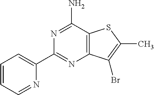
N1=C(N)C2=C(N=C1C1=CC=CC=N1)C(Br)=C(C)S2
